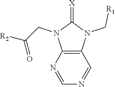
C12=C(N(C[R1])C(=[X])N1CC([R2])=O)C=NC=N2
